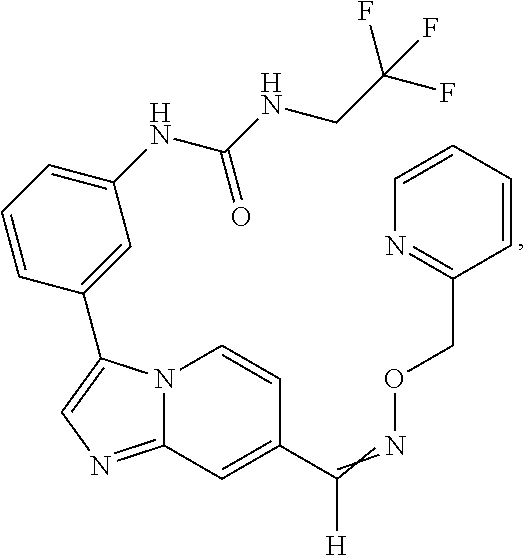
N12C(=NC=C1C1=CC(NC(NCC(F)(F)F)=O)=CC=C1)C=C(C(=NOCC1=NC=CC=C1)[H])C=C2
